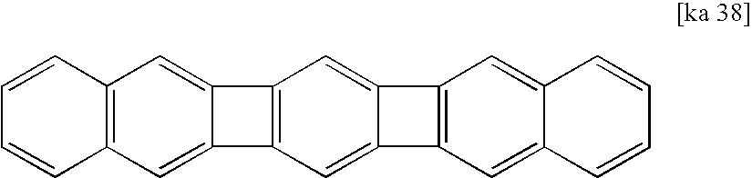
C12=C(C=C3C(=C1)C1=C3C=C3C(=C1)C1=C3C=C3C(=C1)C=CC=C3)C=CC=C2
